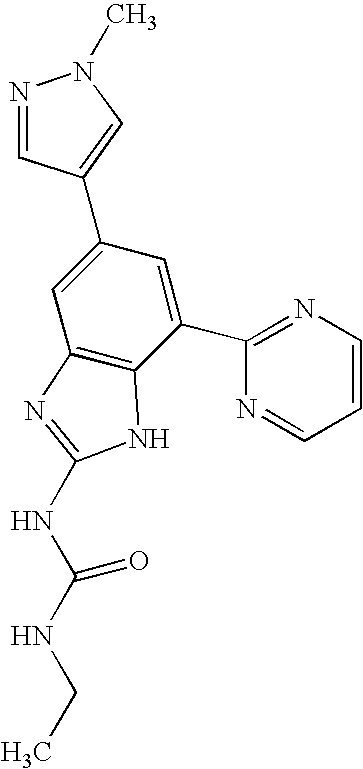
C1(C2=CN(C)N=C2)=CC2=C(C(C3=NC=CC=N3)=C1)NC(NC(NCC)=O)=N2
